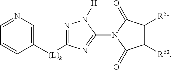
C1=C([(L)k]C2=NN([H])C(N3C(=O)C([R61])C([R62])C3=O)=N2)C=CC=N1
